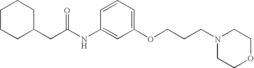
C1CCC(CC(NC2=CC(OCCCN3CCOCC3)=CC=C2)=O)CC1
